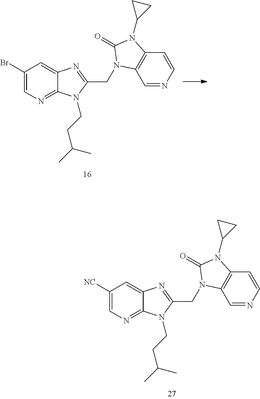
C1(Br)=CN=C2C(=C1)N=C(CN1C3=C(C=CN=C3)N(C3CC3)C1=O)N2CCC(C)C.C1([NC])=CN=C2C(=C1)N=C(CN1C3=C(C=CN=C3)N(C3CC3)C1=O)N2CCC(C)C
